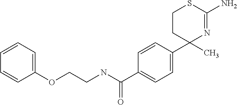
C1CC(C2=CC=C(C(=O)NCCOC3=CC=CC=C3)C=C2)(C)N=C(N)S1
